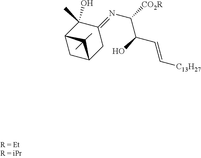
C1(=NC([CO2R])C(O)C=C[C13H27])C(C)(O)C2CC(C1)C2(C)C
